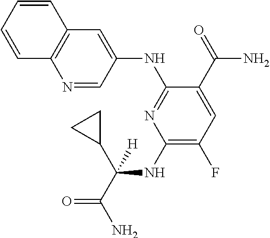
N1=CC(NC2=NC(NC(C3CC3)(C(=O)N)[H])=C(F)C=C2C(=O)N)=CC2=C1C=CC=C2
